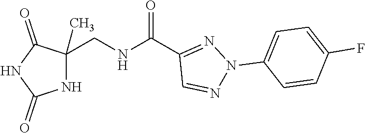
N1C(CNC(C2=NN(C3=CC=C(F)C=C3)N=C2)=O)(C)C(=O)NC1=O
